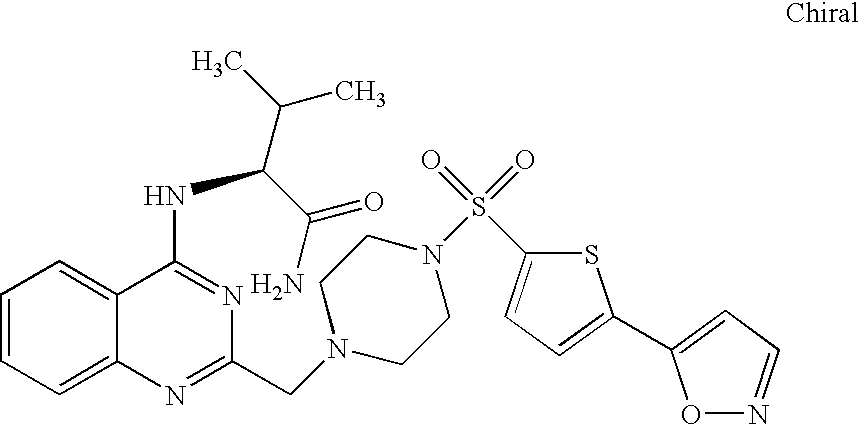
C1=CC=C2C(=C1)C(NC(C(C)C)C(N)=O)=NC(CN1CCN(S(=O)(=O)C3=CC=C(C4=CC=NO4)S3)CC1)=N2
